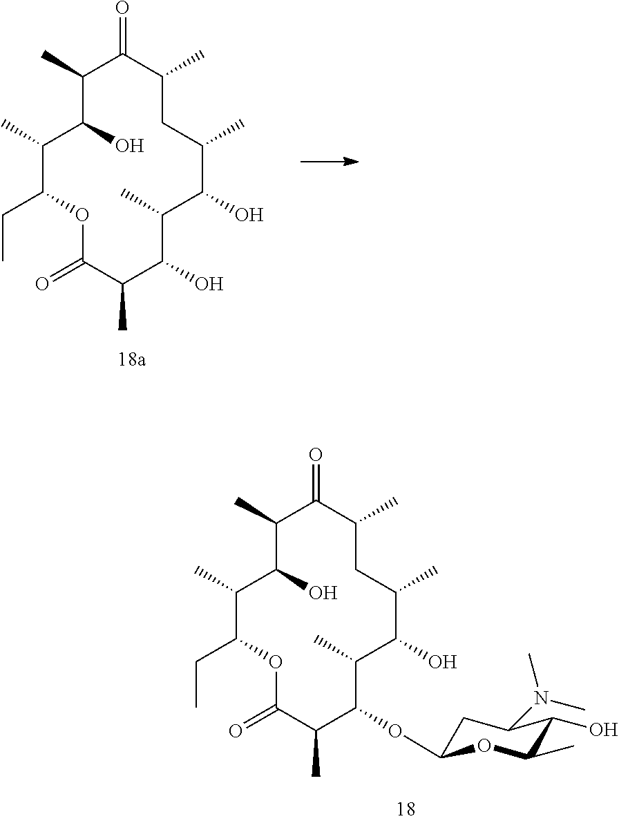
C1(C)C(O)C(C)C(CC)OC(=O)C(C)C(O)C(C)C(O)C(C)CC(C)C1=O.C1(C)C(O)C(C)C(CC)OC(=O)C(C)C(OC2CC(N(C)C)C(O)C(C)O2)C(C)C(O)C(C)CC(C)C1=O
